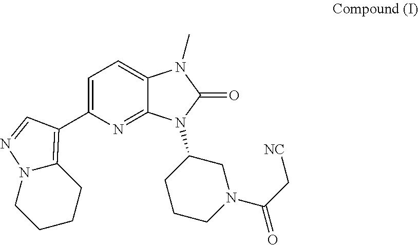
C12=C(C3=CC=C4C(=N3)N(C3CN(C(C[NC])=O)CCC3)C(=O)N4C)C=NN1CCCC2
